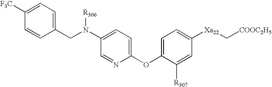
C1(CN(C2=CC=C(OC3=CC=C([Xa22]C[COOC2H5])C=C3[R307])N=C2)[R306])=CC=C([F3C])C=C1
